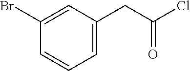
C1(Br)=CC(CC(=O)Cl)=CC=C1
